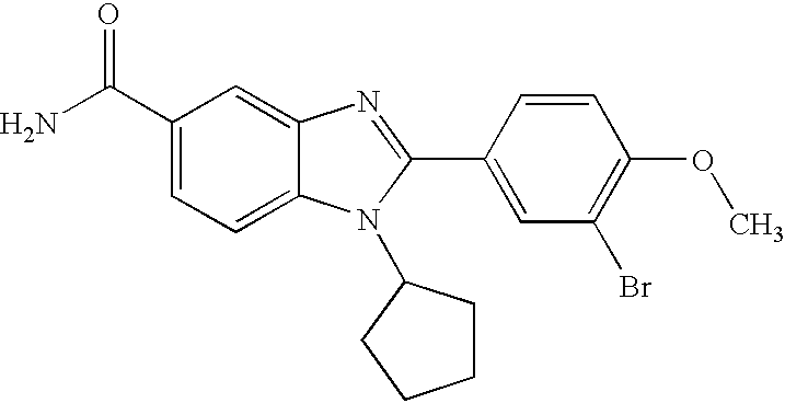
NC(C1=CC=C2C(=C1)N=C(C1=CC(Br)=C(OC)C=C1)N2C1CCCC1)=O
